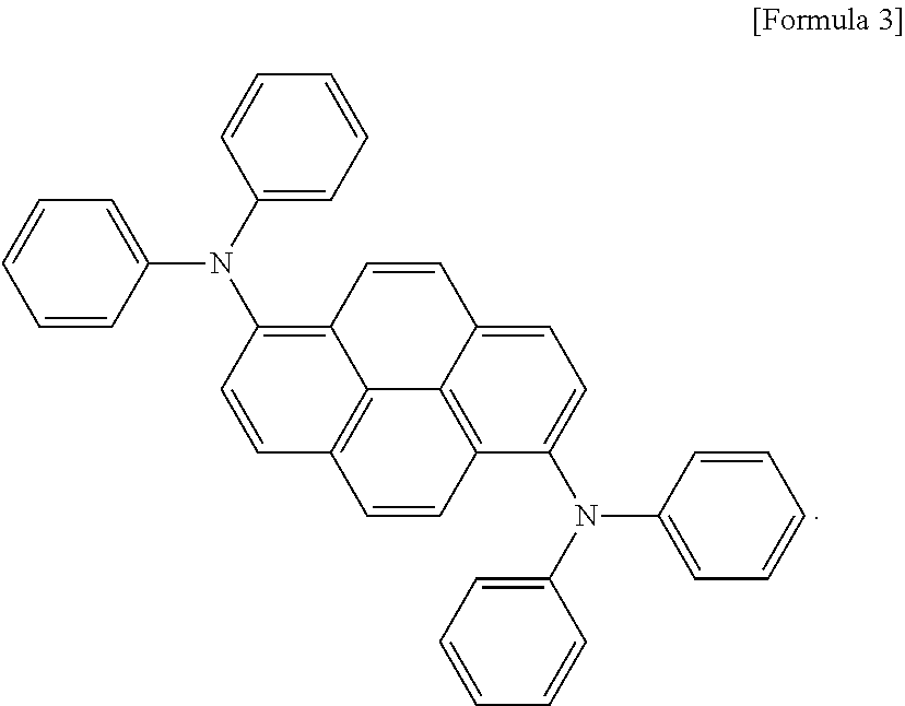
C1=CC=C(N(C2=C3C4=C(C=C2)C=CC2=C4C(=CC=C2N(C2=CC=CC=C2)C2=CC=CC=C2)C=C3)C2=CC=CC=C2)C=C1
